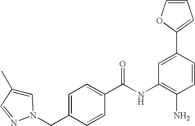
C1(C)=CN(CC2=CC=C(C(NC3=C(N)C=CC(C4=CC=CO4)=C3)=O)C=C2)N=C1
